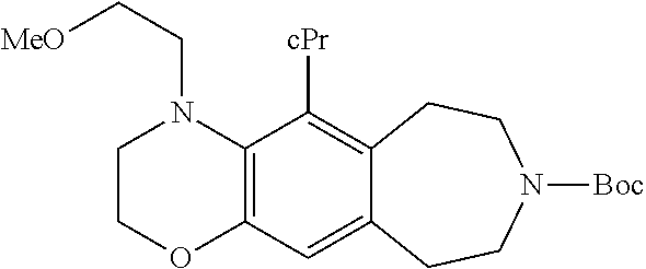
C12=C(C([cPr])=C3C(=C1)CCN([Boc])CC3)N(CC[MeO])CCO2
